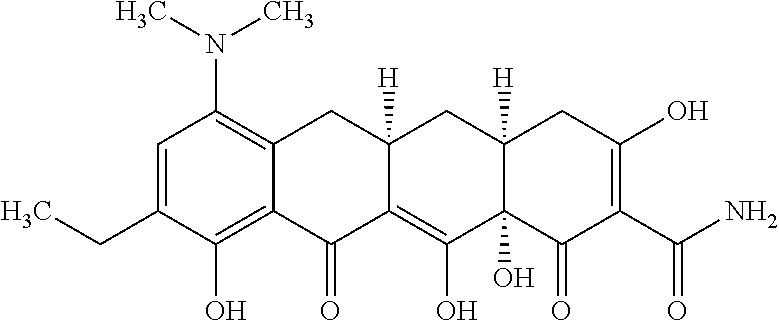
C1=C(CC)C(O)=C2C(=C1N(C)C)CC1([H])C(=C(O)C3(O)C([H])(C1)CC(O)=C(C(=O)N)C3=O)C2=O
